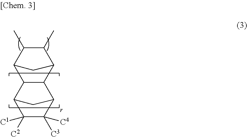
C12C(C3C(C)C(C)C1C3)C1C([C3])([C4])C([C2])([C1])C2C1.[r]
